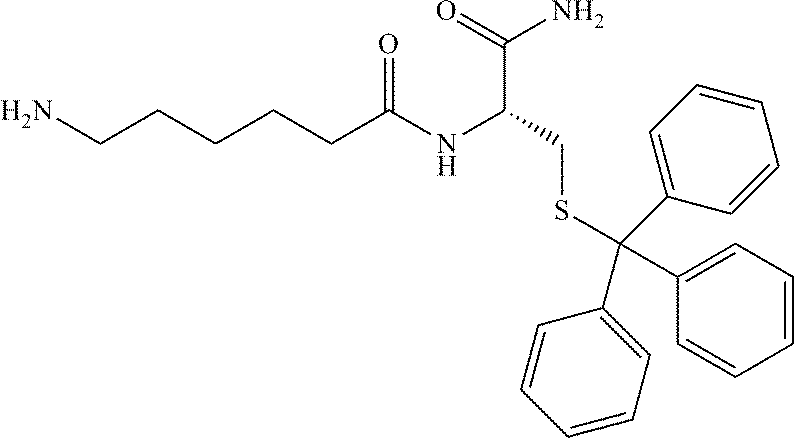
C1=CC=C(C(C2=CC=CC=C2)(C2=CC=CC=C2)SCC(C(=O)N)NC(=O)CCCCCN)C=C1
